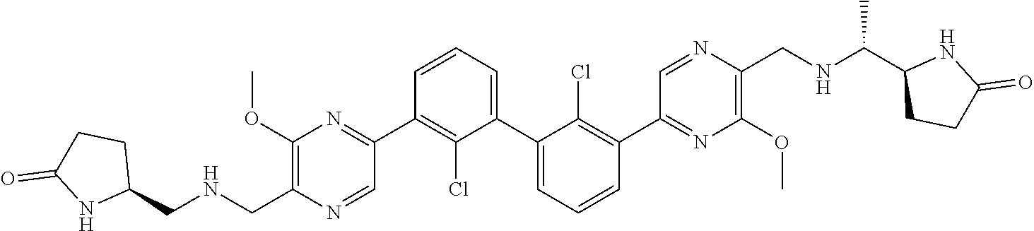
C1(C2=NC(OC)=C(C[HN]CC3CCC(=O)N3)N=C2)=C(Cl)C(C2=CC=CC(C3=NC(OC)=C(CNC(C4CCC(=O)[HN]4)C)N=C3)=C2Cl)=CC=C1
